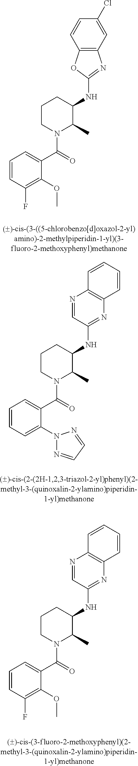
C1=CC(F)=C(OC)C(C(=O)N2C(C)C(NC3=NC4=C(O3)C=CC(Cl)=C4)CCC2)=C1.C1=CC=C(N2N=CC=N2)C(C(=O)N2C(C)C(NC3=NC4=C(N=C3)C=CC=C4)CCC2)=C1.C1=CC(F)=C(OC)C(C(=O)N2C(C)C(NC3=NC4=C(N=C3)C=CC=C4)CCC2)=C1
